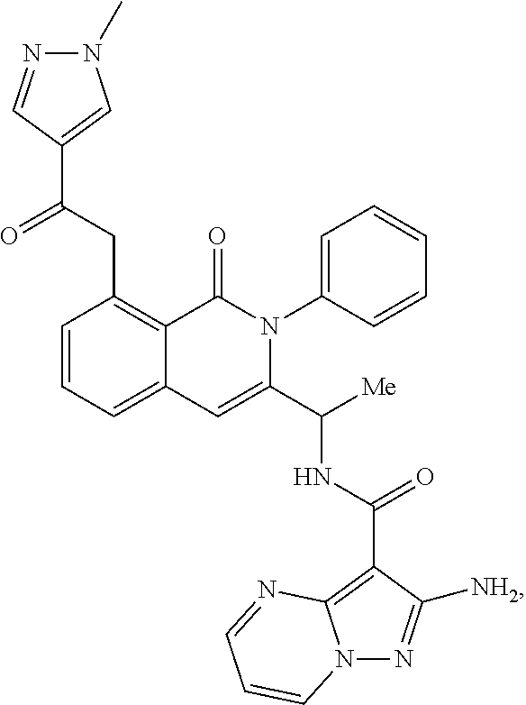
C1=CC=C2C(=C1CC(C1=CN(C)N=C1)=O)C(=O)N(C1=CC=CC=C1)C(C([Me])NC(=O)C1=C3N(N=C1[NH2])C=CC=N3)=C2
